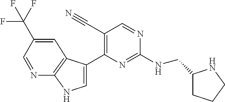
C(NC1=NC(C2=CNC3=C2C=C(C(F)(F)F)C=N3)=C(C#N)C=N1)C1CCCN1
